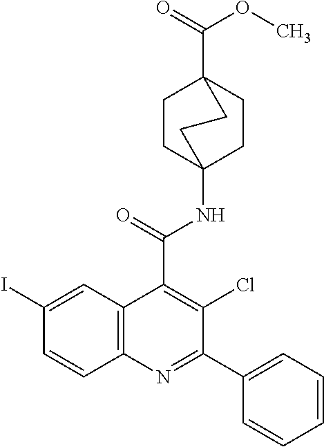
C1CC2(NC(C3=C(Cl)C(C4=CC=CC=C4)=NC4=C3C=C(I)C=C4)=O)CCC1(C(=O)OC)CC2
